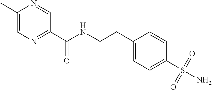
C1(C)=CN=C(C(NCCC2=CC=C(S(N)(=O)=O)C=C2)=O)C=N1
